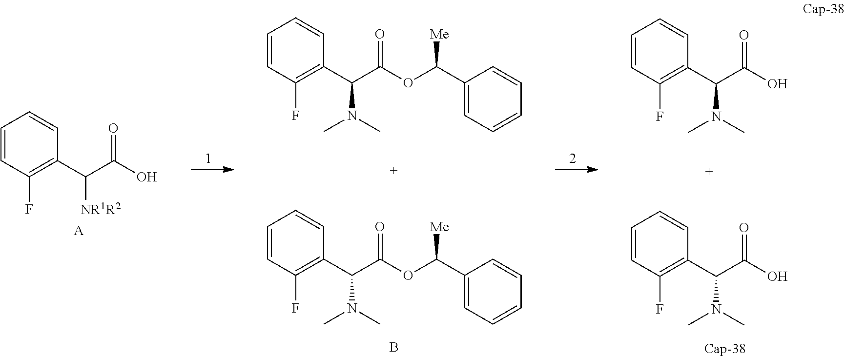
C1=CC(F)=C(C(C(O)=O)[NR1R2])C=C1.[A].C1=CC(F)=C(C(C(O)=O)N(C)C)C=C1.C1=CC(F)=C(C(C(O)=O)N(C)C)C=C1.[Cap-38].C1=CC(F)=C(C(C(OC(C2=CC=CC=C2)[Me])=O)N(C)C)C=C1.C1=CC(F)=C(C(C(OC(C2=CC=CC=C2)[Me])=O)N(C)C)C=C1.B
